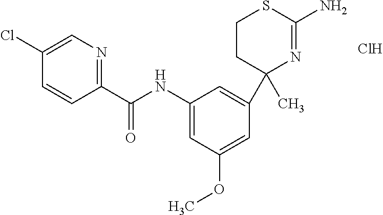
C1=CC(C(NC2=CC(OC)=CC(C3(C)N=C(N)SCC3)=C2)=O)=NC=C1Cl.Cl
